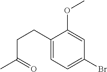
C1(CCC(=O)C)=CC=C(Br)C=C1OC
